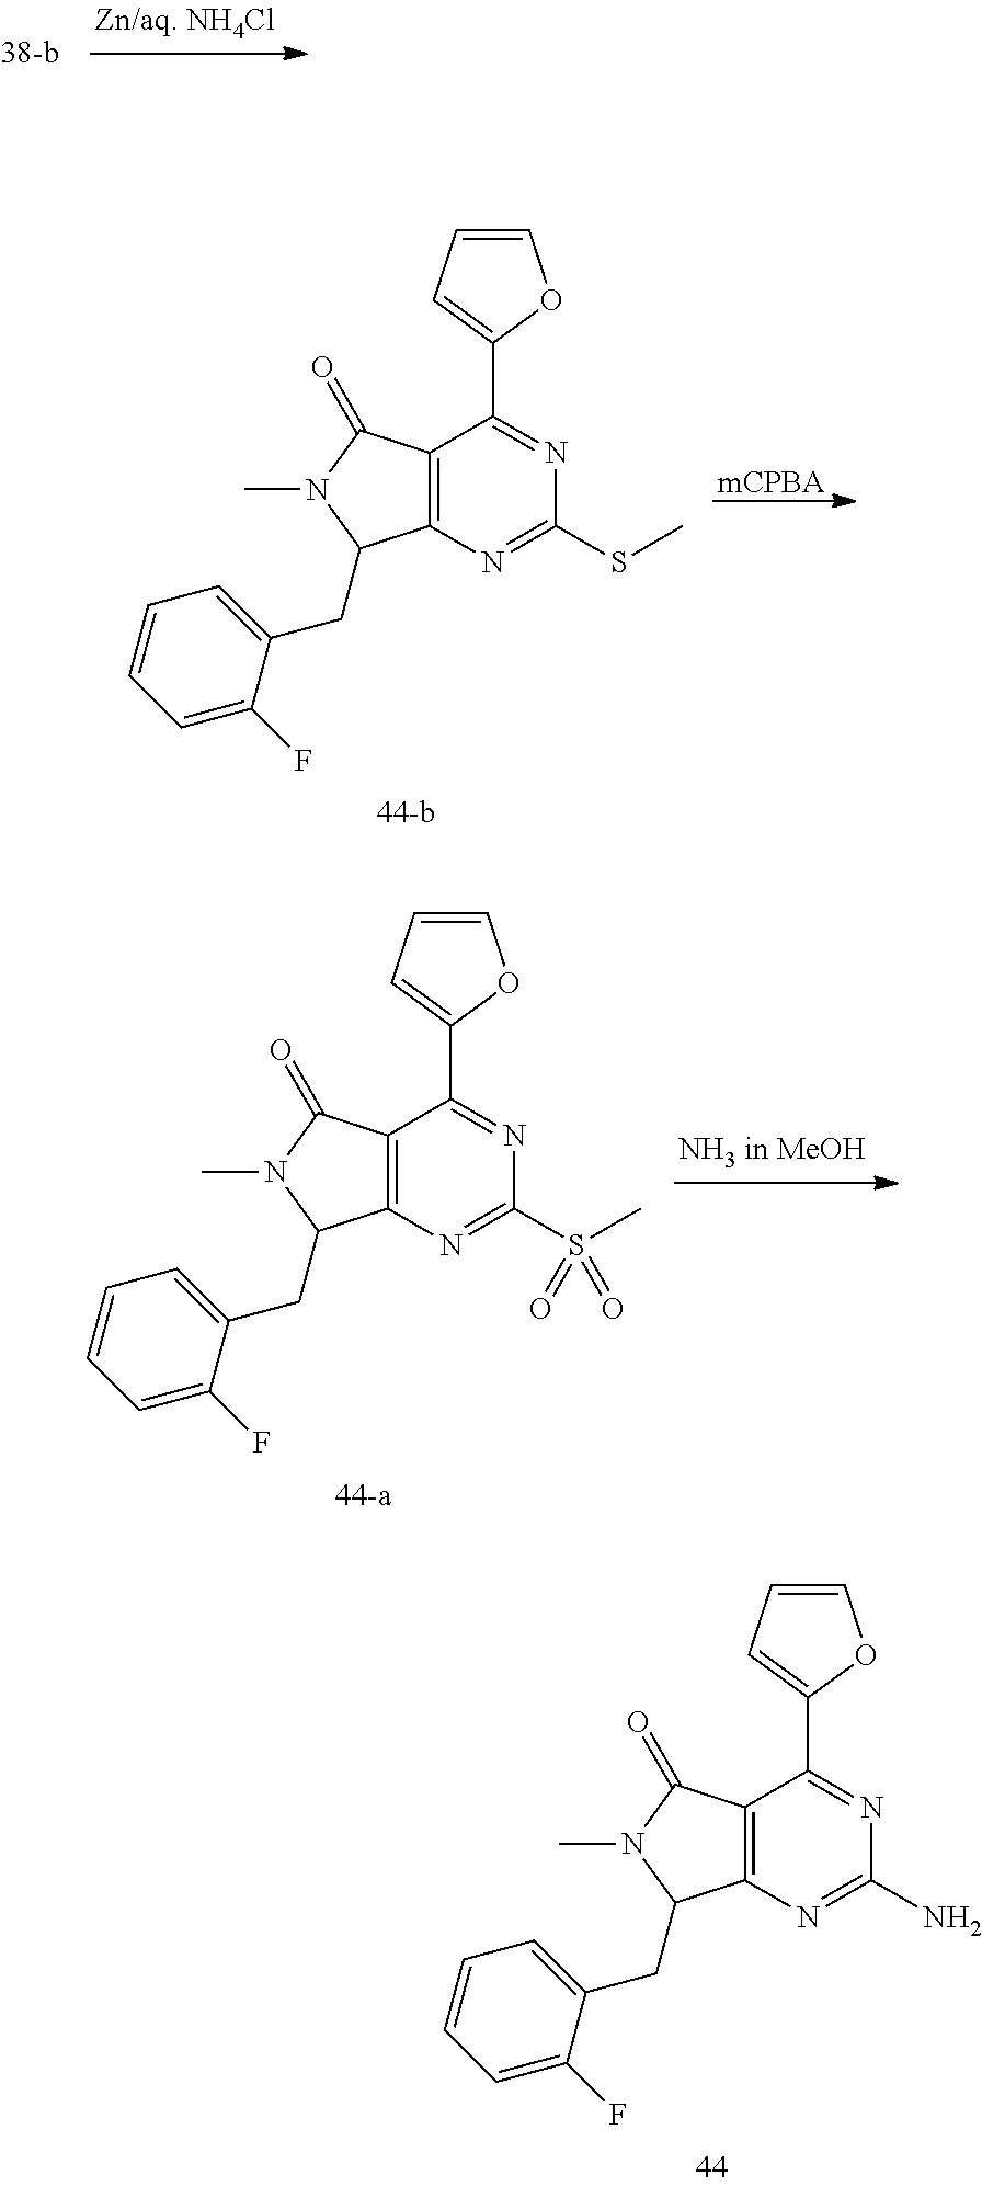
[mCPBA].C1(C2=NC(SC)=NC3=C2C(=O)N(C)C3CC2=CC=CC=C2F)=CC=CO1.C1(C2=NC(S(C)(=O)=O)=NC3=C2C(=O)N(C)C3CC2=CC=CC=C2F)=CC=CO1.C1(C2=NC(N)=NC3=C2C(=O)N(C)C3CC2=CC=CC=C2F)=CC=CO1
